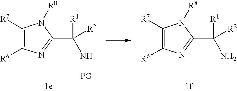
C1([R7])=C([R6])N=C(C([R1])([R2])N[PG])N1[R8].C1([R7])=C([R6])N=C(C([R1])([R2])N)N1[R8]
